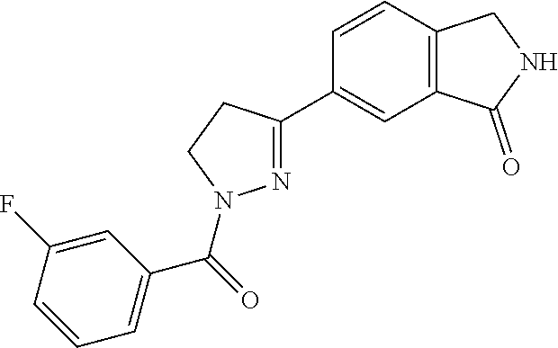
N1=C(C2=CC3=C(C=C2)CNC3=O)CCN1C(=O)C1=CC=CC(F)=C1
